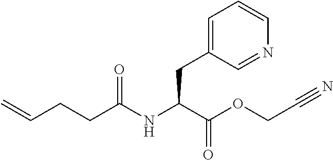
C=CCCC(NC(C(OCC#N)=O)CC1=CC=CN=C1)=O
